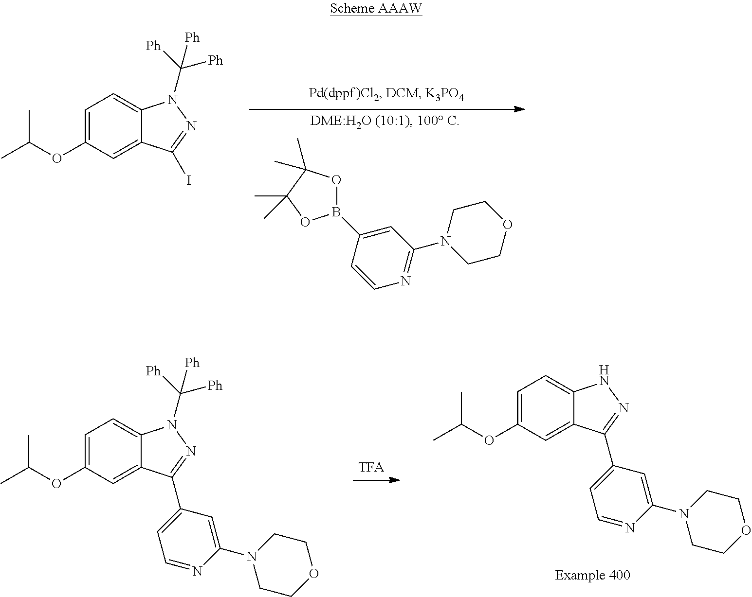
C1(B2OC(C)(C)C(C)(C)O2)=CC(N2CCOCC2)=NC=C1.C1=C(OC(C)C)C=C2C(=C1)N(C([Ph])([Ph])[Ph])N=C2I.C1=C(OC(C)C)C=C2C(=C1)NN=C2C1=CC=NC(N2CCOCC2)=C1.C1=C(OC(C)C)C=C2C(=C1)N(C([Ph])([Ph])[Ph])N=C2C1=CC=NC(N2CCOCC2)=C1
